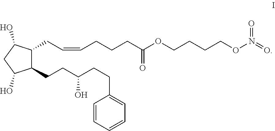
C1(CCC(CCC2=CC=CC=C2)O)C(CC=CCCCC(OCCCCON(=O)=O)=O)C(O)CC1O
